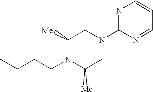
C1([Me])N(CCCC)C([Me])CN(C2=NC=CC=N2)C1
